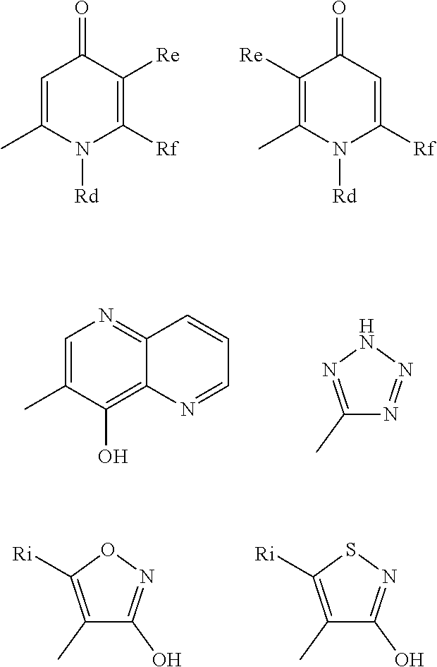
C1=C(C)N([Rd])C([Rf])=C([Re])C1=O.C1([Re])=C(C)N([Rd])C([Rf])=CC1=O.C1=C(C)C(O)=C2C(=N1)C=CC=N2.C1(C)=NNN=N1.C1(C)=C([Ri])ON=C1O.C1(C)=C([Ri])SN=C1O
